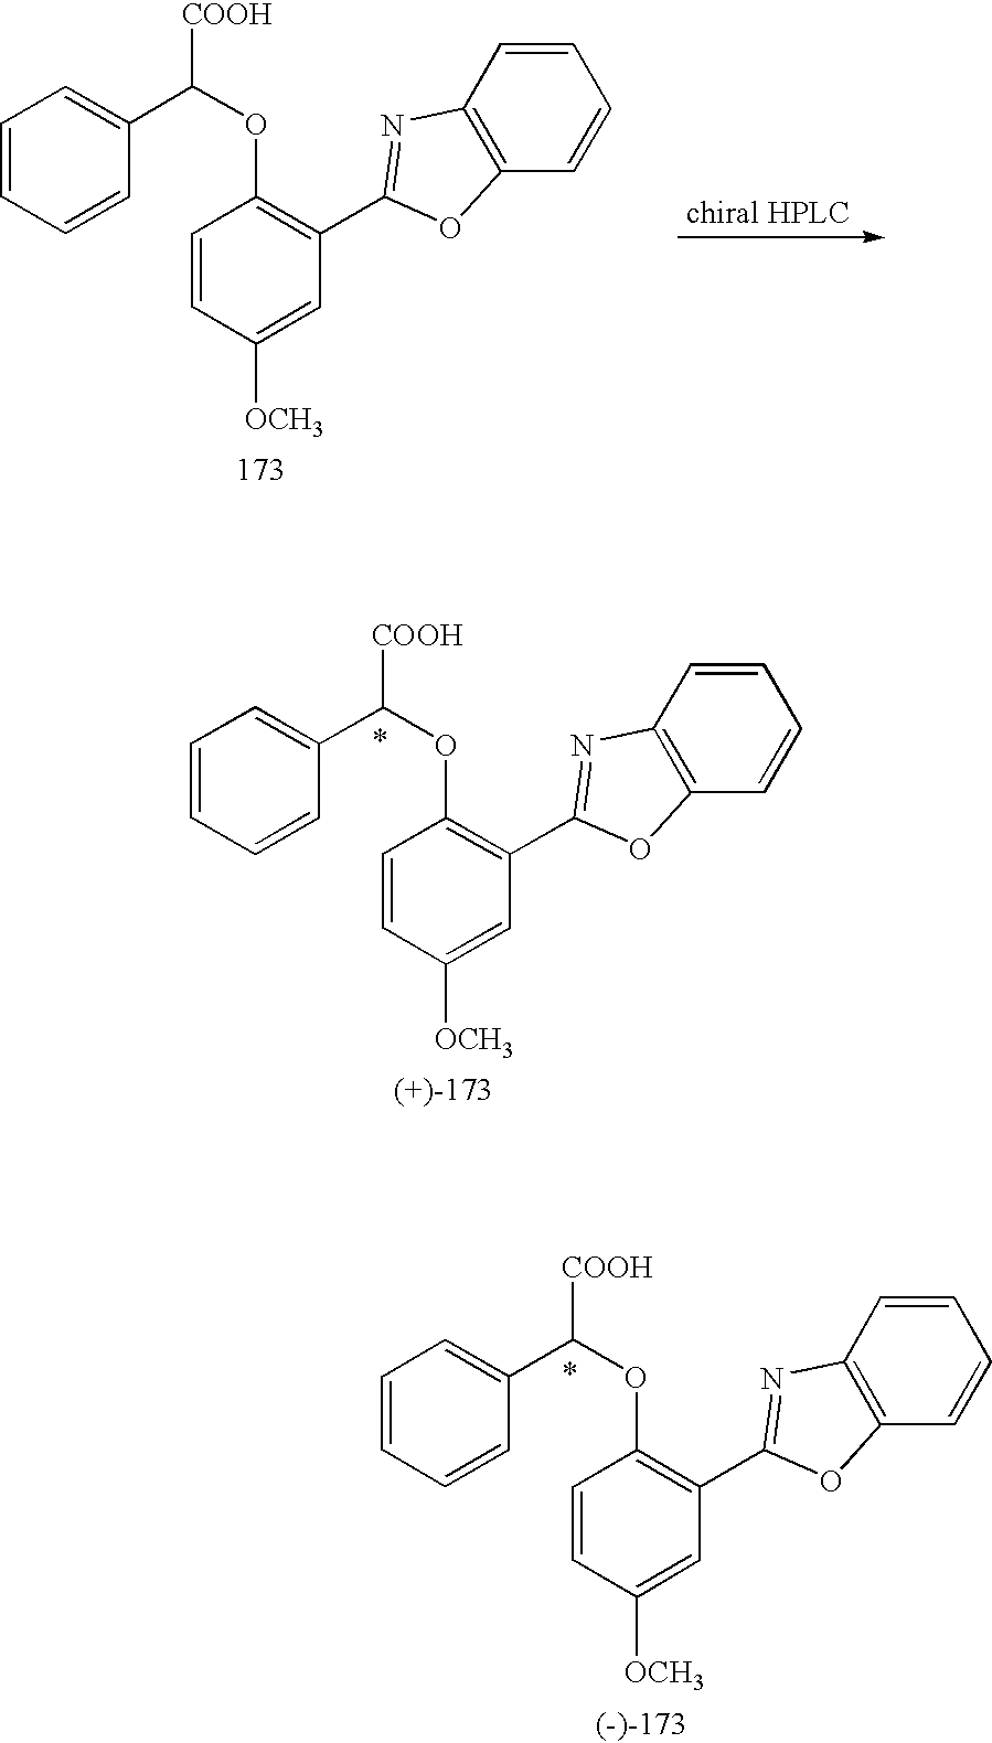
C1=CC=CC(C(OC2=C(C3=NC4=C(O3)C=CC=C4)C=C([OCH3])C=C2)[COOH])=C1.C1=CC=CC(C(OC2=C(C3=NC4=C(O3)C=CC=C4)C=C([OCH3])C=C2)[COOH])=C1.C1=CC=CC(C(OC2=C(C3=NC4=C(O3)C=CC=C4)C=C([OCH3])C=C2)[COOH])=C1
